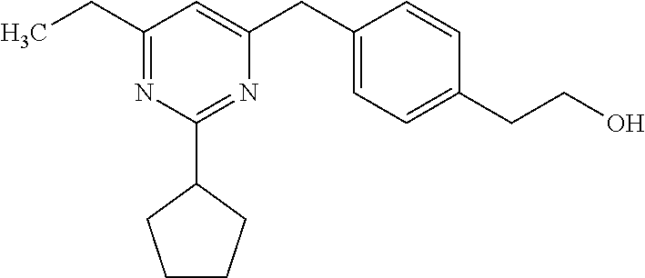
C1(CC)=NC(C2CCCC2)=NC(CC2=CC=C(CCO)C=C2)=C1
